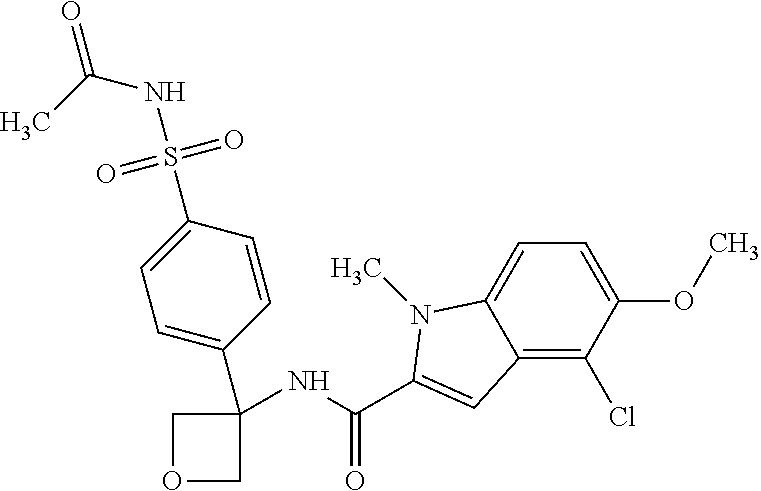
C1=C(C2(NC(=O)C3=CC4=C(Cl)C(OC)=CC=C4N3C)COC2)C=CC(S(NC(=O)C)(=O)=O)=C1
